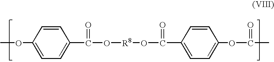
COC1=CC=C(C(=O)O[R8]OC(=O)C2=CC=C(OC(=O)C)C=C2)C=C1
